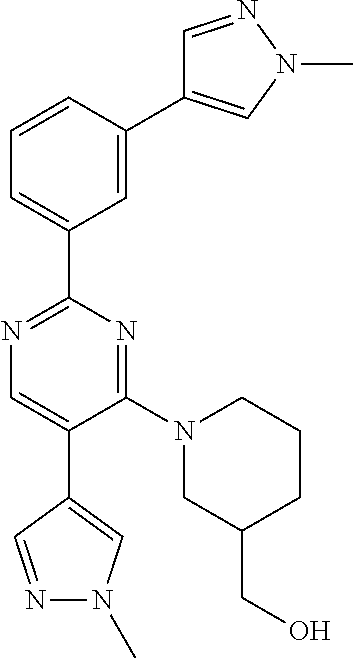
C1=NN(C)C=C1C1=CC(C2=NC=C(C3=CN(C)N=C3)C(N3CC(CO)CCC3)=N2)=CC=C1
